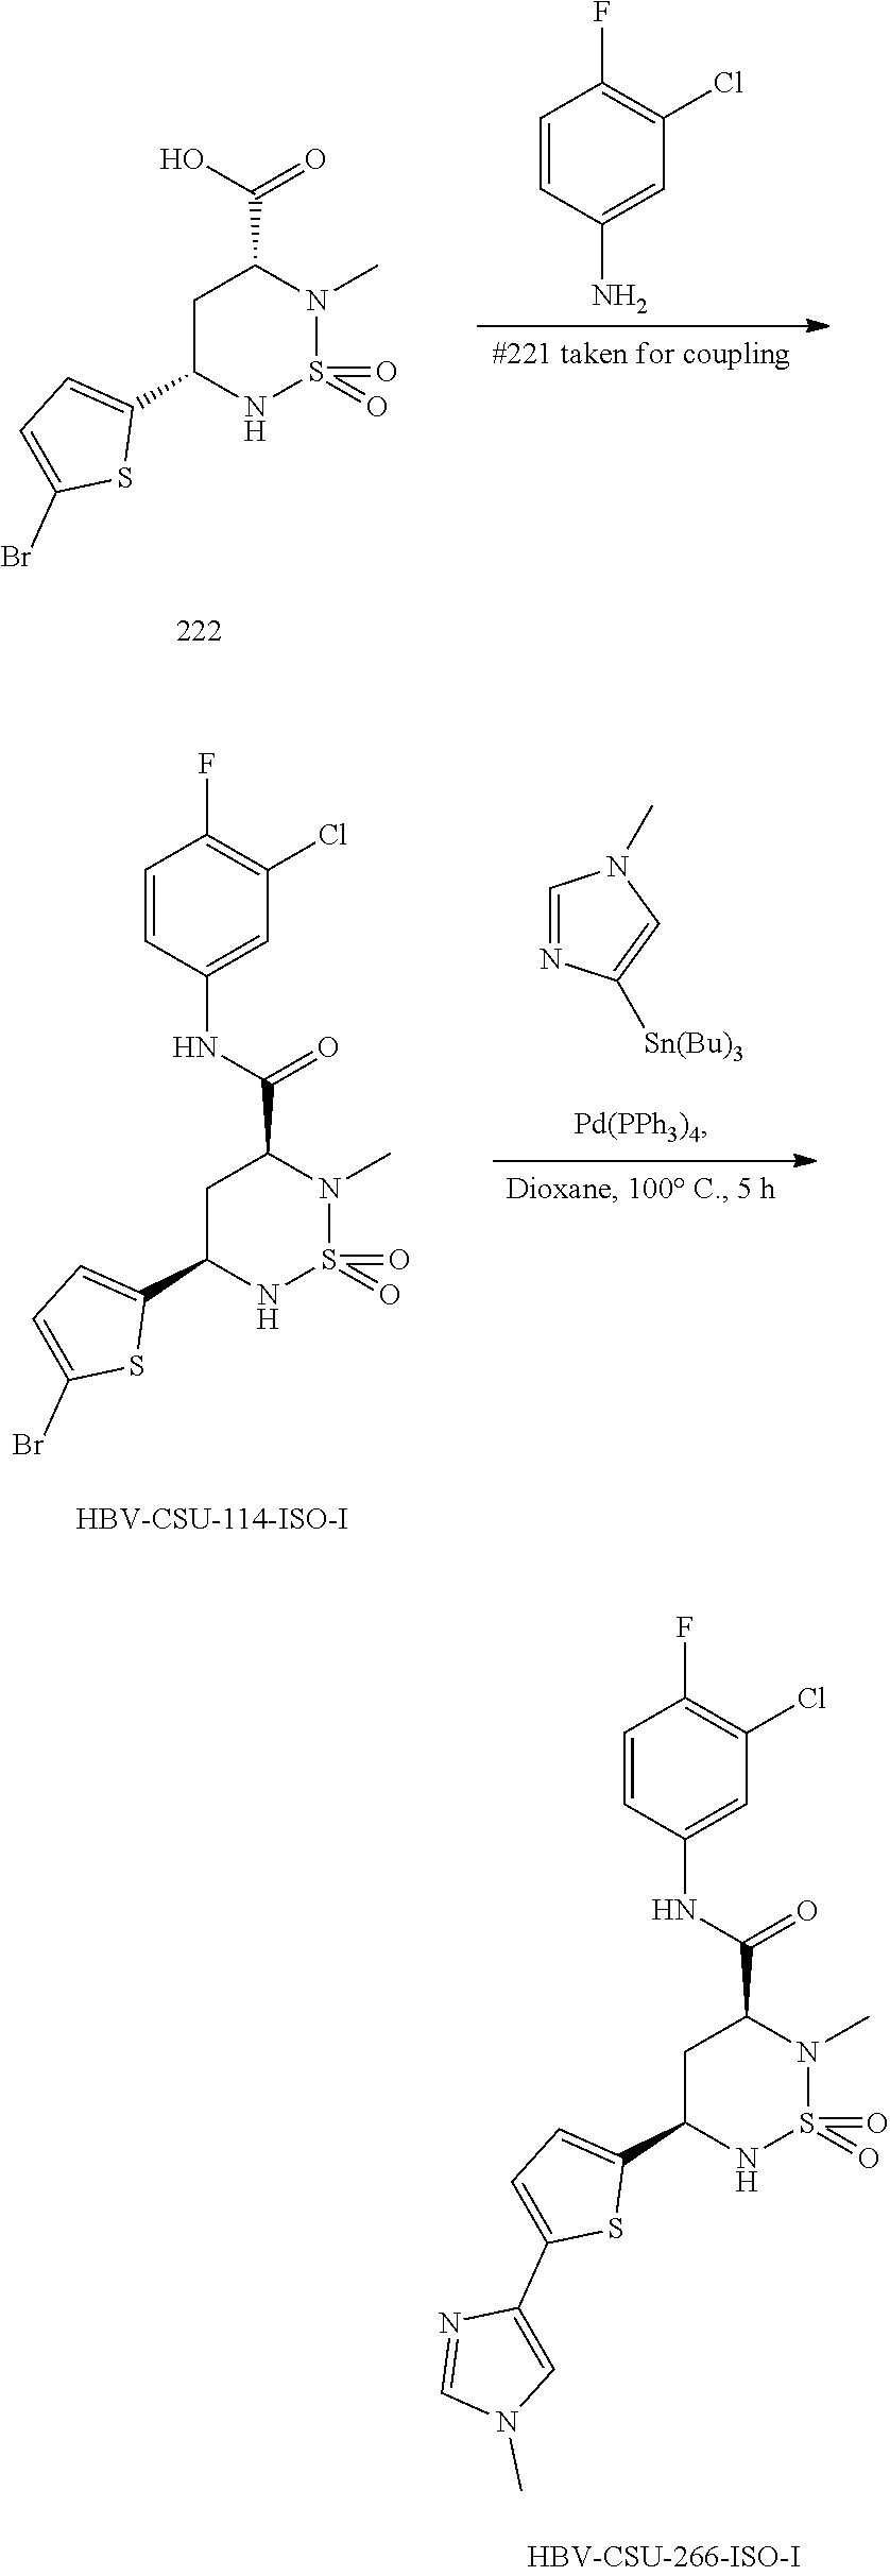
C1C(C2=CC=C(Br)S2)NS(=O)(=O)N(C)C1C(O)=O.C1=CC(N)=CC(Cl)=C1F.C1C(C2=CC=C(Br)S2)NS(=O)(=O)N(C)C1C(NC1=CC(Cl)=C(F)C=C1)=O.C1=NC([Sn(Bu)3])=CN1C.C1C(C2=CC=C(C3=CN(C)C=N3)S2)NS(=O)(=O)N(C)C1C(NC1=CC(Cl)=C(F)C=C1)=O
